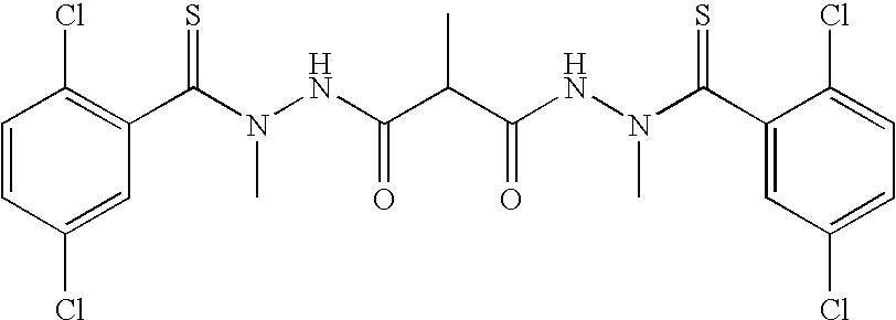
C1=CC(Cl)=CC(C(N(NC(C(C(NN(C(C2=CC(Cl)=CC=C2Cl)=S)C)=O)C)=O)C)=S)=C1Cl
